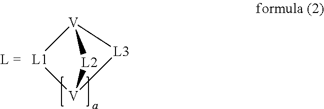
[V]12[L1][V]([L3]1)[L2]2
